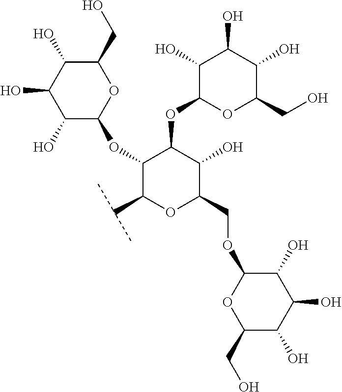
C1(O)C(OC2C(C(C)C)OC(COC3C(O)C(O)C(O)C(CO)O3)C(O)C2OC2OC(CO)C(O)C(O)C2O)OC(CO)C(O)C1O
